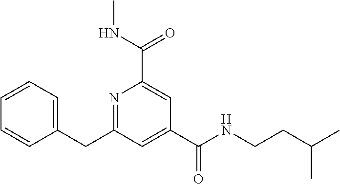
C1=CC=C(CC2=NC(C(NC)=O)=CC(C(NCCC(C)C)=O)=C2)C=C1
